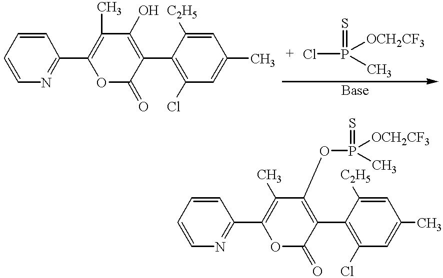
C1=CC=CN=C1C1=C(C)C(O)=C(C2=C(Cl)C=C(C)C=C2[C2H5])C(=O)O1.ClP(=S)([OCH2CF3])C.C1=CC=CN=C1C1=C(C)C(OP(=S)([OCH2CF3])C)=C(C2=C(Cl)C=C(C)C=C2[C2H5])C(=O)O1
